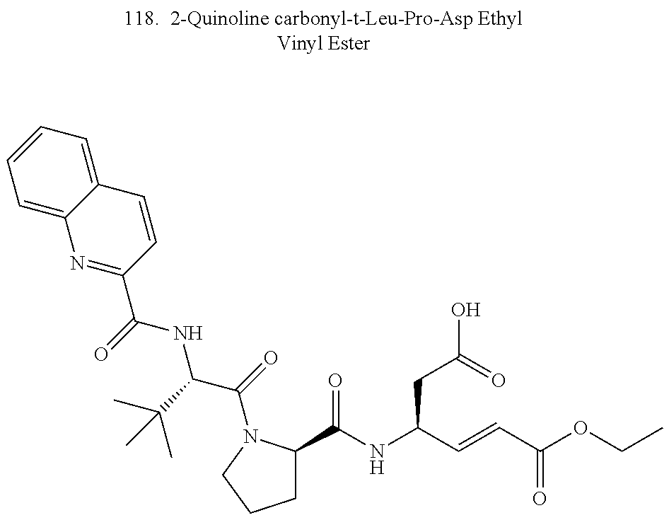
N1=C(C(=O)NC(C(=O)N2C(C(NC(C=CC(=O)OCC)CC(=O)O)=O)CCC2)C(C)(C)C)C=CC2=CC=CC=C12
